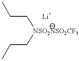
[NSO2NSO2CF3](CCC)CCC.[Li]
